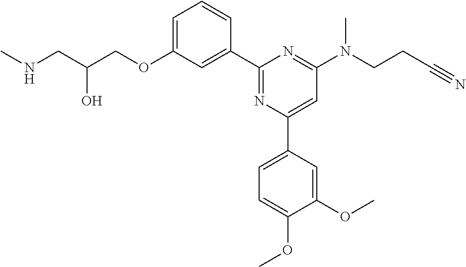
N(CC(COC1=CC=CC(C2=NC(C3=CC=C(OC)C(OC)=C3)=CC(N(CCC#N)C)=N2)=C1)O)C
